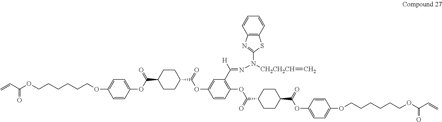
C1CC(C(=O)OC2=CC(C(=NN([CH2CH2CH]=C)C3=NC4=C(S3)C=CC=C4)[H])=C(OC(C3CCC(C(=O)OC4=CC=C(OCCCCCCOC(C=C)=O)C=C4)CC3)=O)C=C2)CCC1C(OC1=CC=C(OCCCCCCOC(C=C)=O)C=C1)=O
